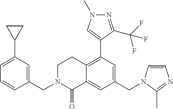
C1(CN2C=CN=C2C)=CC(C2=CN(C)N=C2C(F)(F)F)=C2C(=C1)C(=O)N(CC1=CC(C3CC3)=CC=C1)CC2
